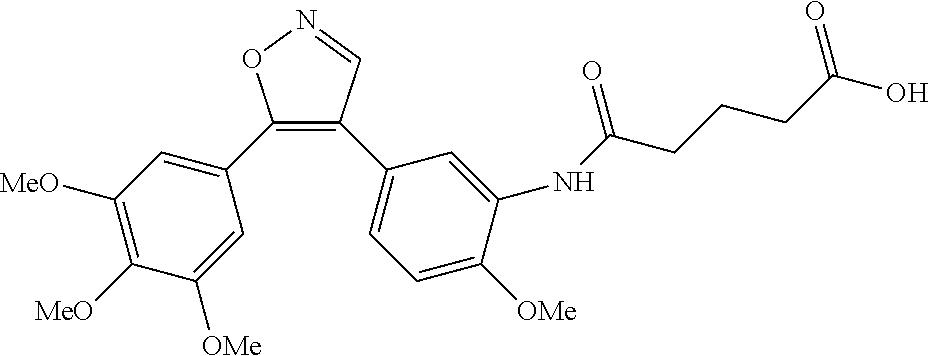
C1(C2=CC([MeO])=C([MeO])C([OMe])=C2)=C(C2=CC=C([OMe])C(NC(CCCC(O)=O)=O)=C2)C=NO1
